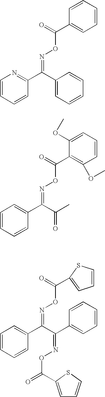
C1=CC=CC(C(C2=CC=CC=C2)=NOC(C2=CC=CC=C2)=O)=N1.C1=CC=CC(C(C(C)=O)=NOC(C2=C(OC)C=CC=C2OC)=O)=C1.C1=CC=CC(C(C(C2=CC=CC=C2)=NOC(=O)C2=CC=CS2)=NOC(=O)C2=CC=CS2)=C1
